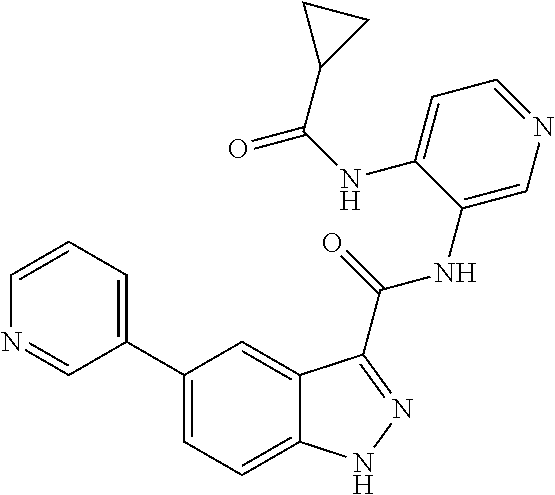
C1=CN=CC(C2=CC=C3C(=C2)C(C(NC2=CN=CC=C2NC(=O)C2CC2)=O)=NN3)=C1
